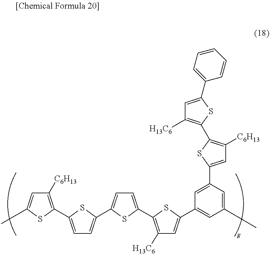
C1([C6H13])=C(C2=CC=C(C3=CC=C(C4=C([H13C6])C=C(C5=CC(C)=CC(C6=CC([C6H13])=C(C7=C([H13C6])C=C(C8=CC=CC=C8)S7)S6)=C5)S4)S3)S2)SC(C)=C1
